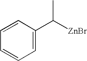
C1=CC(C([ZnBr])C)=CC=C1
